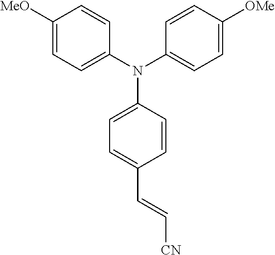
C1([MeO])=CC=C(N(C2=CC=C([OMe])C=C2)C2=CC=C(C=C[CN])C=C2)C=C1
